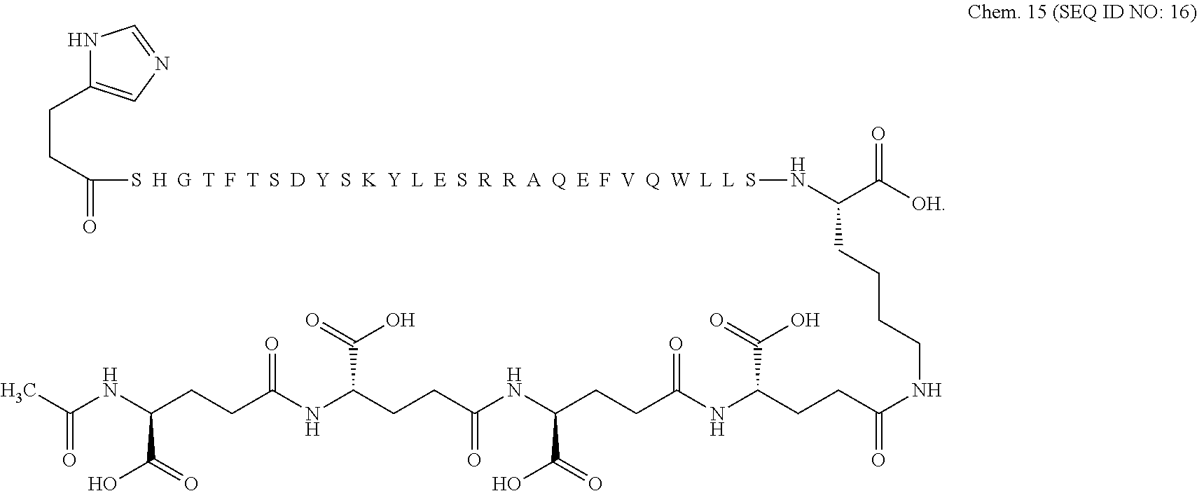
N1C(CCC([S  H  G  T  F  T  S  D  Y  S  K  Y  L  E  S  R  R  A  Q  E  F  V  Q  W  L  L  S]NC(C(=O)[OH])CCCCNC(CCC(C(O)=O)NC(CCC(C(=O)O)NC(=O)CCC(NC(CCC(C(=O)O)NC(C)=O)=O)C(O)=O)=O)=O)=O)=CN=C1
